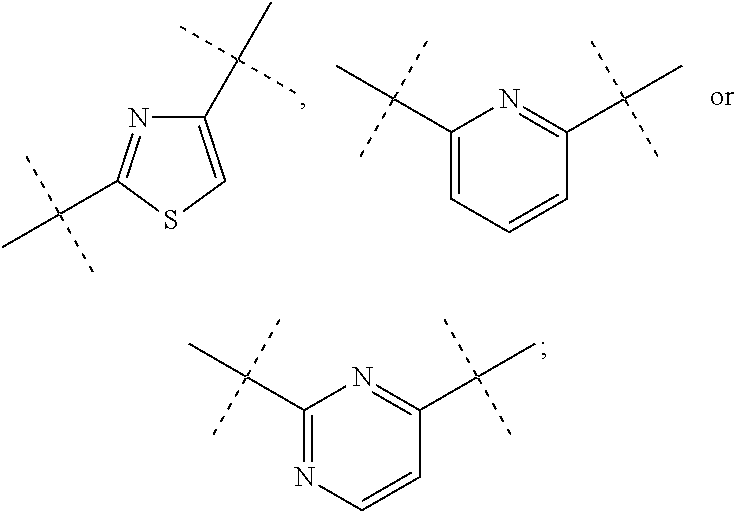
C1(C(C)(C)C)=CSC(C(C)(C)C)=N1.C1(C(C)(C)C)=CC=CC(C(C)(C)C)=N1.C1(C(C)(C)C)=NC=CC(C(C)(C)C)=N1
